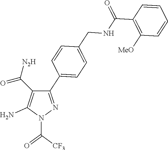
C1(C(NCC2=CC=C(C3=NN(C(=O)[CF3])C(N)=C3C(=O)[N2H])C=C2)=O)=C([MeO])C=CC=C1
